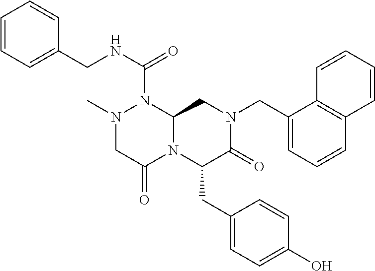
C1=CC=C(CNC(=O)N2N(C)CC(=O)N3C2CN(CC2=CC=CC4=C2C=CC=C4)C(=O)C3CC2=CC=C(O)C=C2)C=C1
